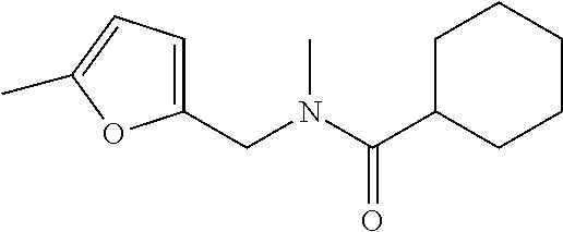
C1C(C(N(CC2=CC=C(C)O2)C)=O)CCCC1
